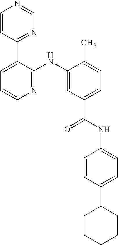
C1=CC(C2=CC=CN=C2NC2=CC(C(NC3=CC=C(C4CCCCC4)C=C3)=O)=CC=C2C)=NC=N1
